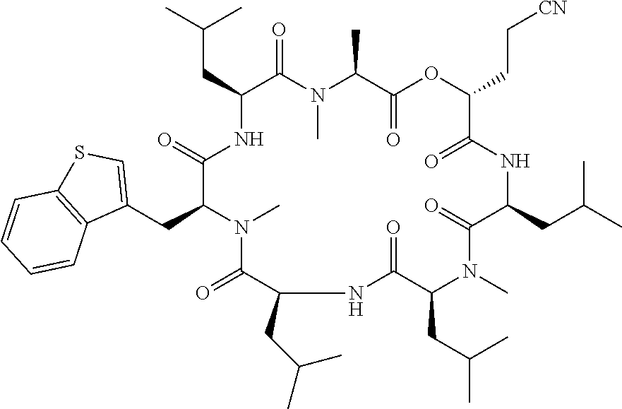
C(CC1C(=O)N(C)C(C)C(=O)OC(CC[CN])C(=O)NC(CC(C)C)C(=O)N(C)C(CC(C)C)C(=O)NC(CC(C)C)C(=O)N(C)C(CC2=CSC3=C2C=CC=C3)C(=O)N1)(C)C
